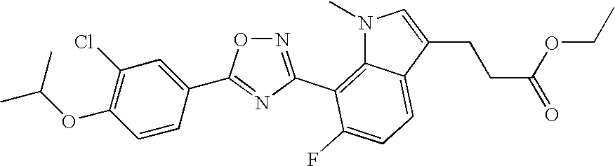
C1=CC(C2=NC(C3=C4C(=CC=C3F)C(CCC(=O)OCC)=CN4C)=NO2)=CC(Cl)=C1OC(C)C
